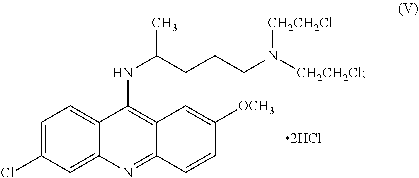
C1=C(Cl)C=C2C(=C1)C(NC(C)CCCN([CH2CH2Cl])[CH2CH2Cl])=C1C(=N2)C=CC([OCH3])=C1
